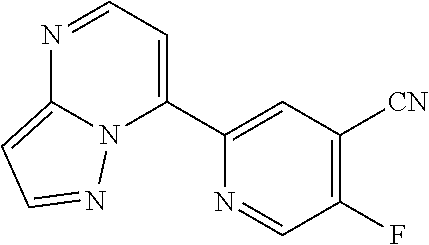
N1=CC=C(C2=CC([CN])=C(F)C=N2)N2C1=CC=N2
